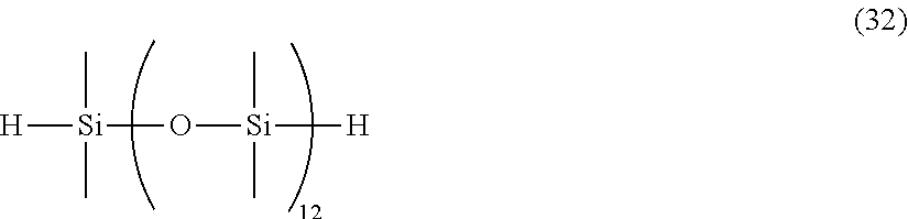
[H][Si](C)(C)O[Si](C)(C)[H]
